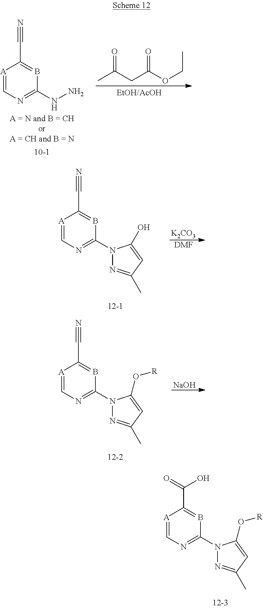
[A]1=CN=C(N2N=C(C)C=C2O[R])B=C1C(=O)O.[A]1=CN=C(NN)B=C1C#N.CC(CC(OCC)=O)=O.[A]1=CN=C(N2N=C(C)C=C2O)B=C1C#N.[K2CO3].[DMF].[NaOH].[A]1=CN=C(N2N=C(C)C=C2O[R])B=C1C#N
